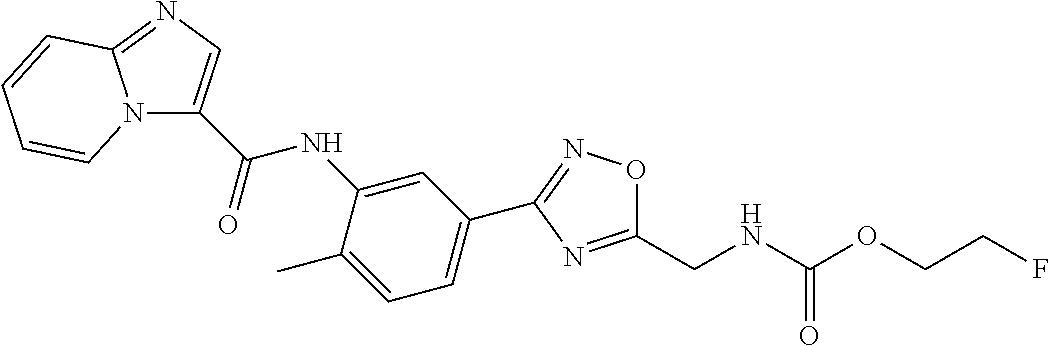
C1(C2=CC=C(C)C(NC(C3=CN=C4N3C=CC=C4)=O)=C2)=NOC(CNC(OCCF)=O)=N1
